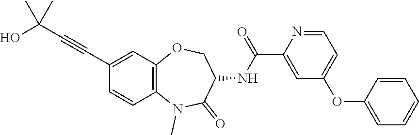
C1=CC2=C(C=C1C#CC(O)(C)C)OCC(NC(C1=CC(OC3=CC=CC=C3)=CC=N1)=O)C(=O)N2C
